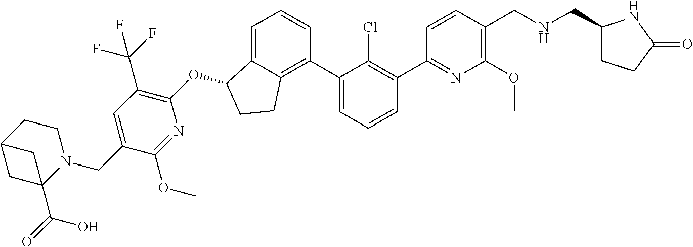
O(C1C2=CC=CC(C3=CC=CC(C4=NC(OC)=C(CNCC5CCC(=O)N5)C=C4)=C3Cl)=C2CC1)C1=C(C(F)(F)F)C=C(CN2CCC3CC2(C(=O)O)C3)C(OC)=N1
